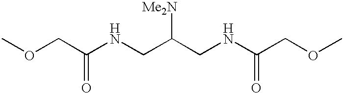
COCC(=O)NCC([Me2N])CNC(=O)COC
